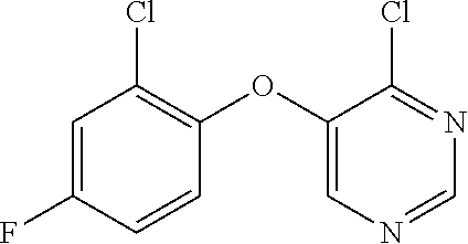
C1=C(F)C=CC(OC2=CN=CN=C2Cl)=C1Cl
